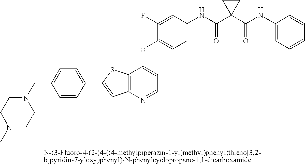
C12=C(N=CC=C1OC1=CC=C(NC(=O)C3(C(NC4=CC=CC=C4)=O)CC3)C=C1F)C=C(C1=CC=C(CN3CCN(C)CC3)C=C1)S2
